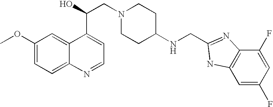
C1(OC)=CC=C2C(=C1)C(C(CN1CCC(NCC3=NC4=C(C=C(F)C=C4F)N3)CC1)O)=CC=N2
